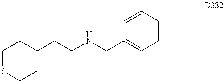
C1(CCNCC2=CC=CC=C2)CCSCC1
